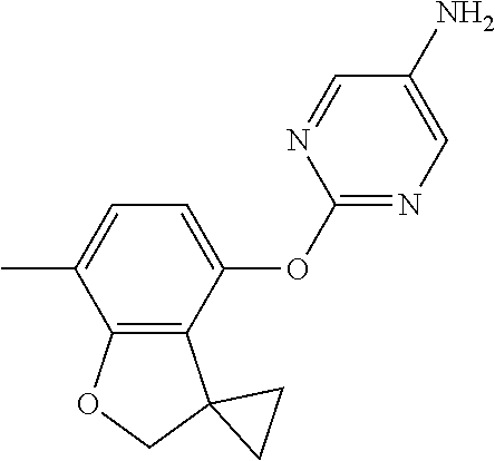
C1=C(C)C2=C(C(OC3=NC=C(N)C=N3)=C1)C1(CO2)CC1
